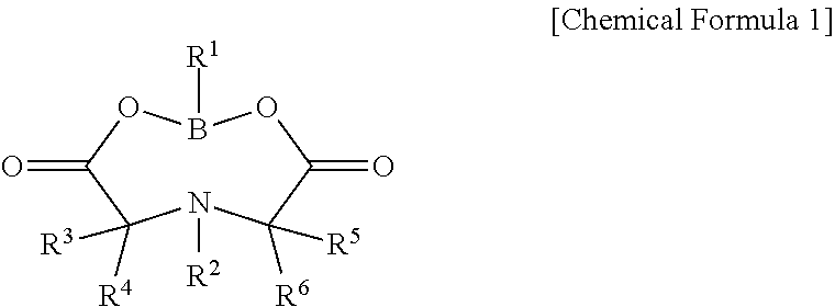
N1([R2])C([R3])([R4])C(=O)OB([R1])OC(=O)C1([R5])[R6]
